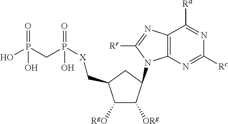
OP(CP([X]CC1C([RgO])C([ORg])C(N2C3=C(N=C2[Re])C([Ra])=NC([Rc])=N3)C1)(O)=O)(O)=O
